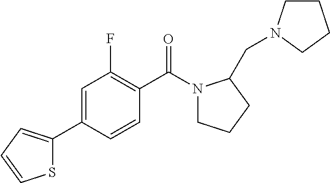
S1C(C2=CC(F)=C(C(N3CCCC3CN3CCCC3)=O)C=C2)=CC=C1
